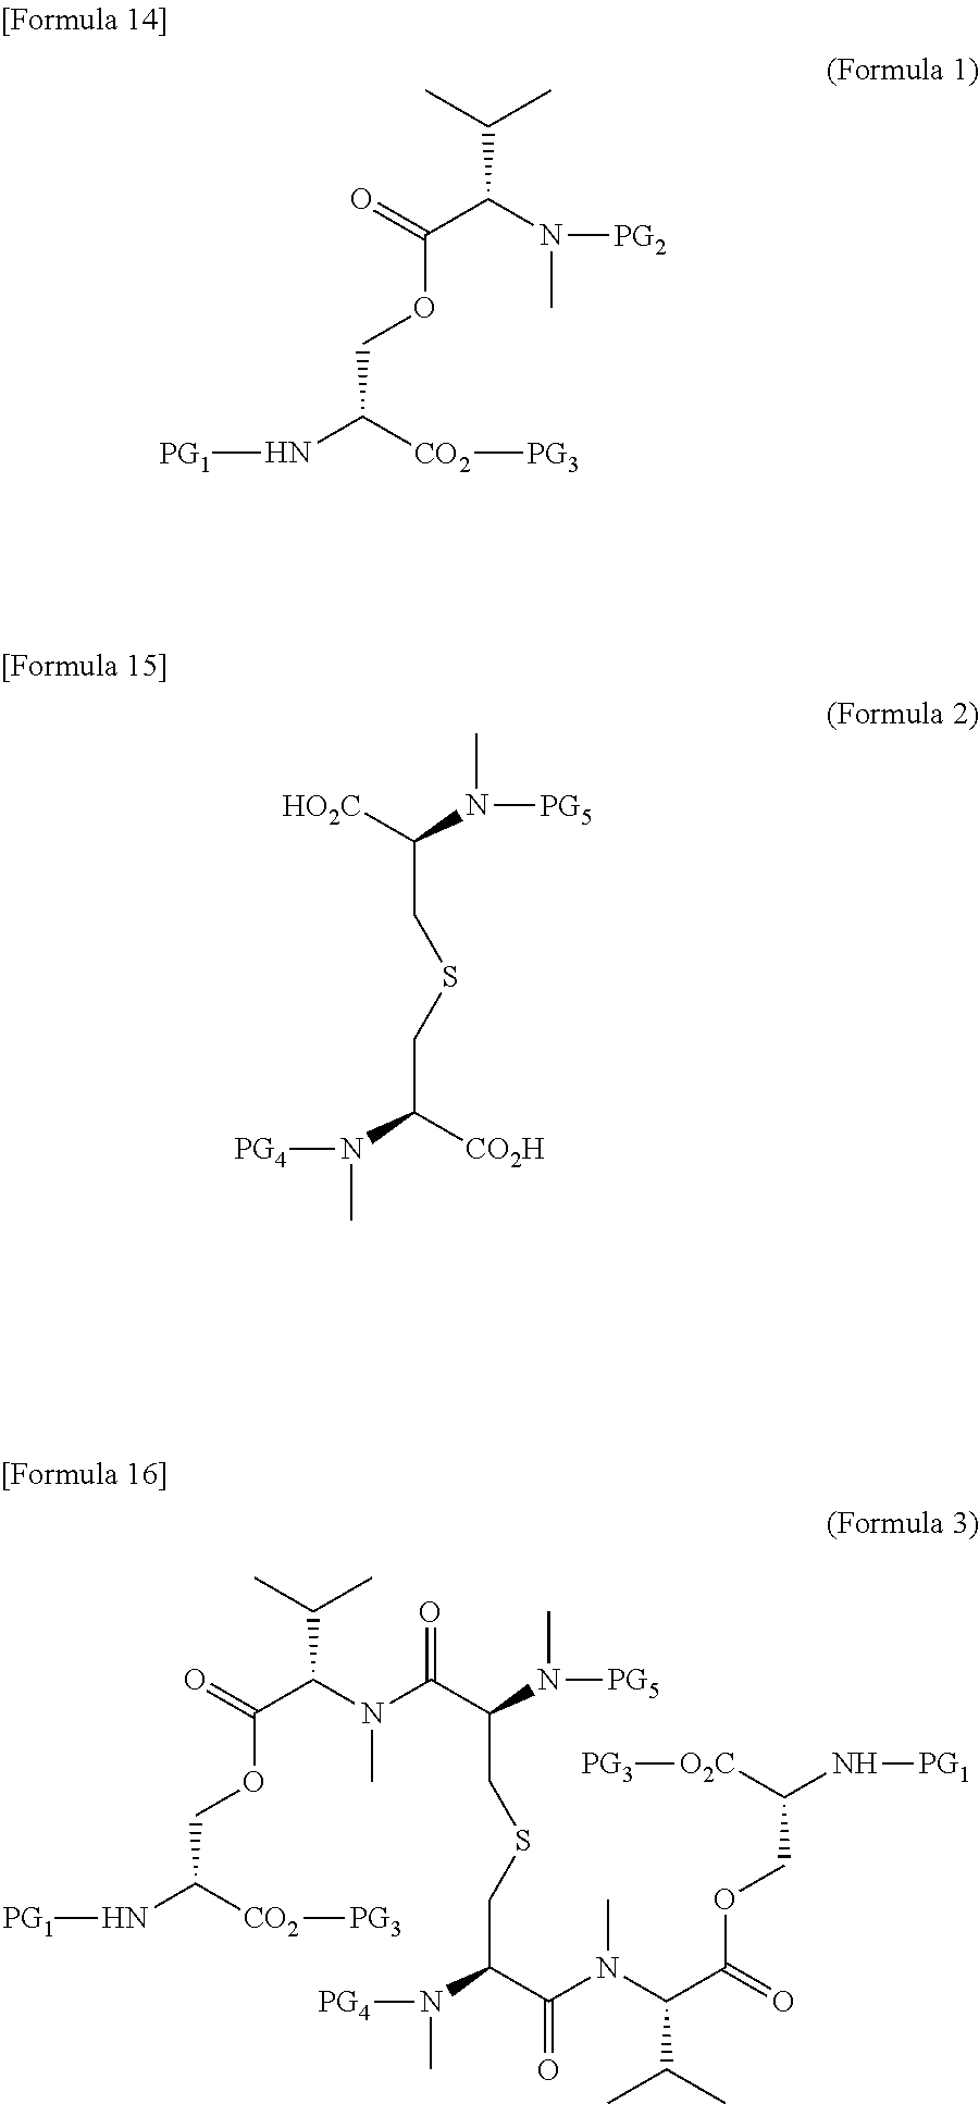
CC(C)C(N(C)[PG2])C(=O)OCC(N[PG1])[CO2][PG3].C(N(C)[PG5])([HO2C])CSCC([CO2H])N([PG4])C.CC(C)C(N(C)C(C(N(C)[PG5])CSCC(C(N(C(C(=O)OCC(N[PG1])[O2C][PG3])C(C)C)C)=O)N([PG4])C)=O)C(=O)OCC(N[PG1])[CO2][PG3]
